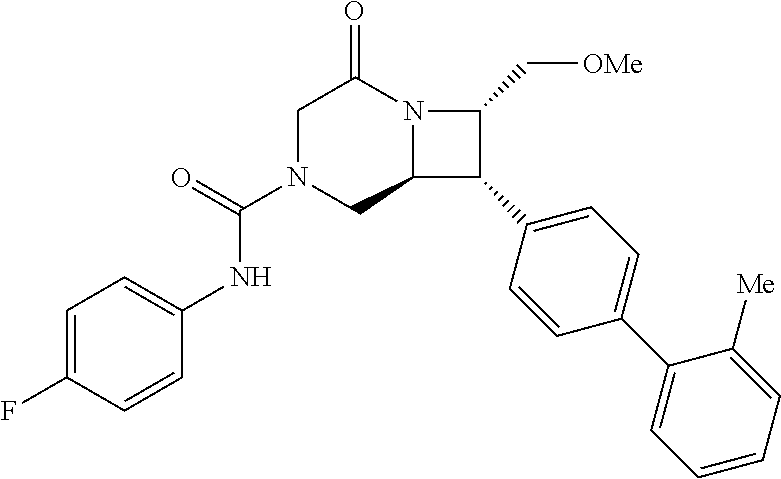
C1N(C(=O)NC2=CC=C(F)C=C2)CC2N(C1=O)C(C[OMe])C2C1=CC=C(C2=CC=CC=C2[Me])C=C1
